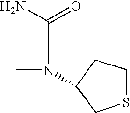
N(C(=O)N)(C1CSCC1)C
